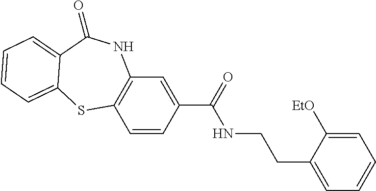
C1=CC(C(=O)NCCC2=CC=CC=C2[EtO])=CC2=C1SC1=CC=CC=C1C(=O)N2
